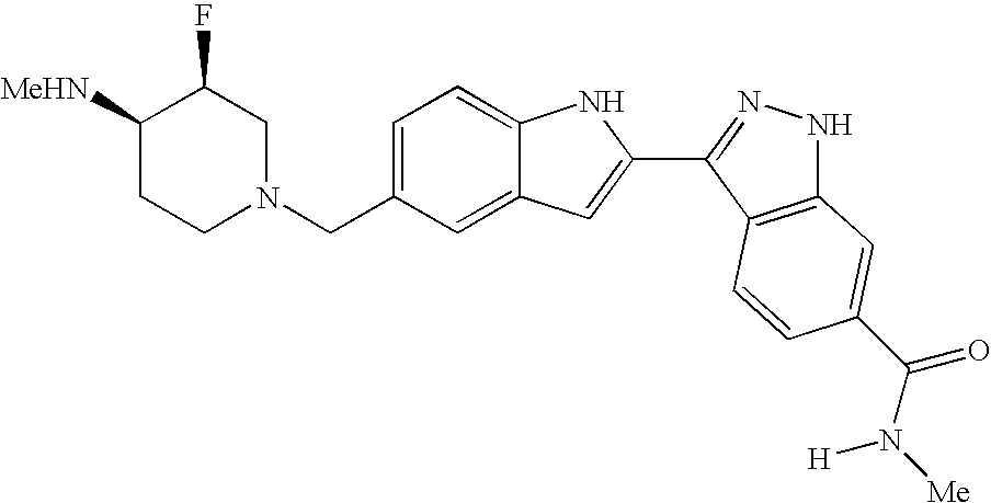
C1=C(CN2CC(F)C([MeHN])CC2)C=C2C(=C1)NC(C1=NNC3=C1C=CC(C(N([Me])[H])=O)=C3)=C2
